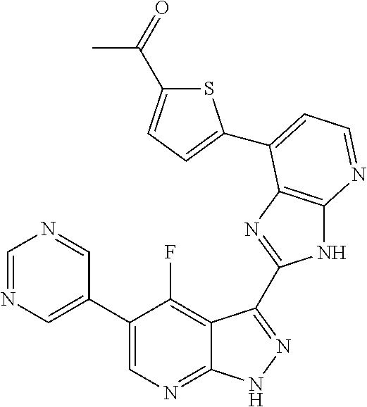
C1=NC=C(C2=CN=C3C(=C2F)C(C2=NC4=C(N2)N=CC=C4C2=CC=C(C(=O)C)S2)=NN3)C=N1
